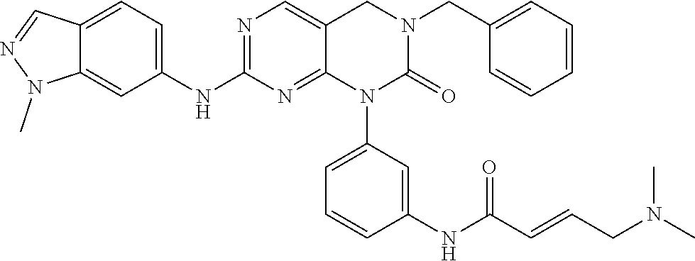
C1=CC(CN2CC3=CN=C(NC4=CC=C5C(=C4)N(C)N=C5)N=C3N(C3=CC=CC(NC(C=CCN(C)C)=O)=C3)C2=O)=CC=C1
